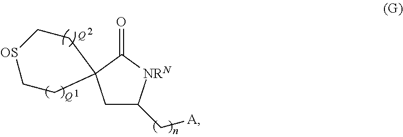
C1C(C[A])[NRN]C(=O)C12CC[OS]CC2
